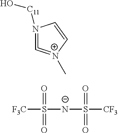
[F3C]S([N-]S([CF3])(=O)=O)(=O)=O.C1=[N+](C)C=CN=1[C11]O
